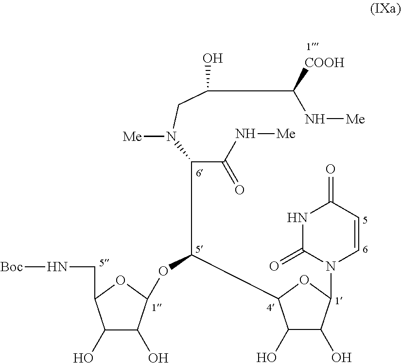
C(C(N[Me])=O)(N(CC(O)C([COOH])N[Me])[Me])C(OC1C(O)C(O)C(CN[Boc])O1)C1C(O)C(O)C(N2C=CC(=O)NC2=O)O1
